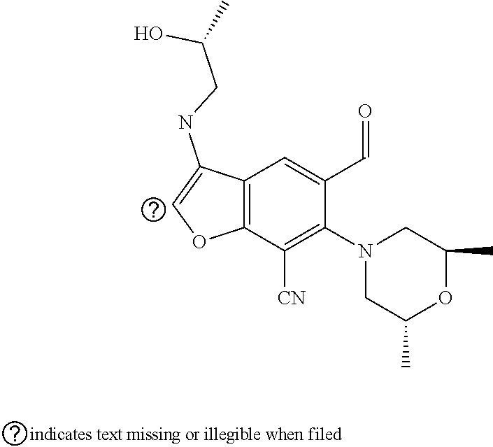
C12=C(C([CN])=C(N3CC(C)OC(C)C3)C(C=O)=C1)OC=C2NCC(C)O
